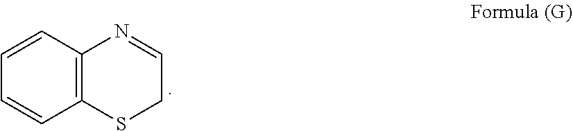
C12=C(SCC=N1)C=CC=C2
